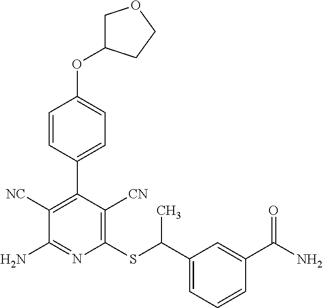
C1(C2=C([NC])C(N)=NC(SC(C3=CC=CC(C(N)=O)=C3)C)=C2[CN])=CC=C(OC2COCC2)C=C1
